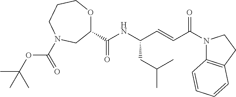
C1(C(NC(C=CC(N2C3=C(CC2)C=CC=C3)=O)CC(C)C)=O)OCCCN(C(=O)OC(C)(C)C)C1
